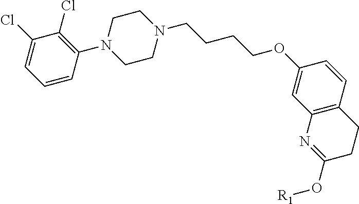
C1(O[R1])=NC2=C(CC1)C=CC(OCCCCN1CCN(C3=C(Cl)C(Cl)=CC=C3)CC1)=C2
